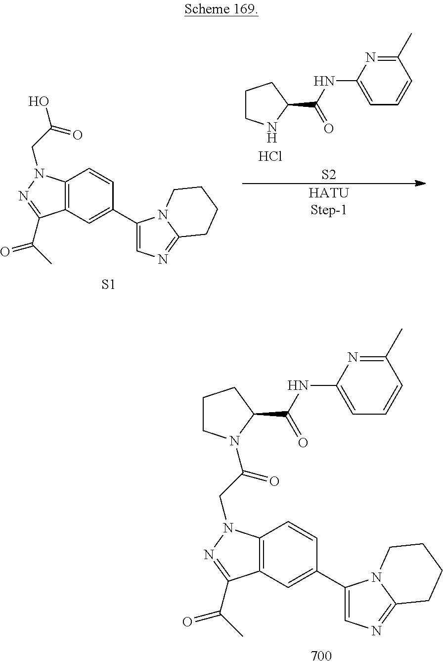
[HATUStep-1].C1CNC(C(NC2=CC=CC(C)=N2)=O)C1.Cl.[S2].[S1].C1(C2=CN=C3N2CCCC3)=CC2=C(C=C1)N(CC(O)=O)N=C2C(=O)C.C1(C2=CN=C3N2CCCC3)=CC2=C(C=C1)N(CC(=O)N1CCCC1C(=O)NC1=CC=CC(C)=N1)N=C2C(=O)C
